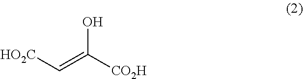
[HO2C]C=C([CO2H])O
